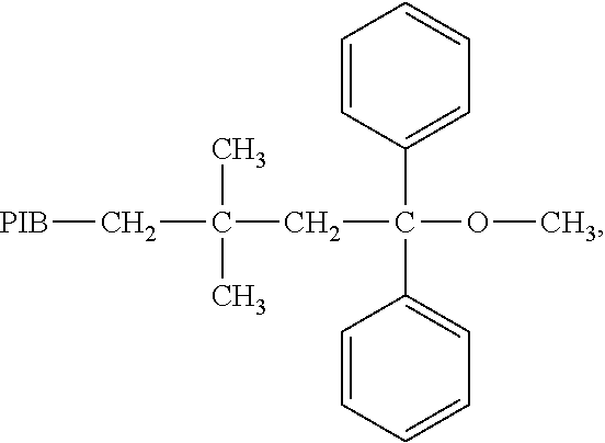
C1=CC(C(C2=CC=CC=C2)(OC)CC(C)(C)C[PIB])=CC=C1
